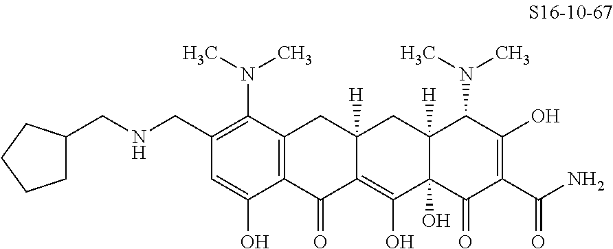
C1(CNCC2CCCC2)=C(N(C)C)C2=C(C(O)=C1)C(=O)C1=C(O)C3(O)C([H])(CC1([H])C2)C(N(C)C)C(O)=C(C(N)=O)C3=O
